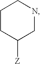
C1CC([Z])CNC1
